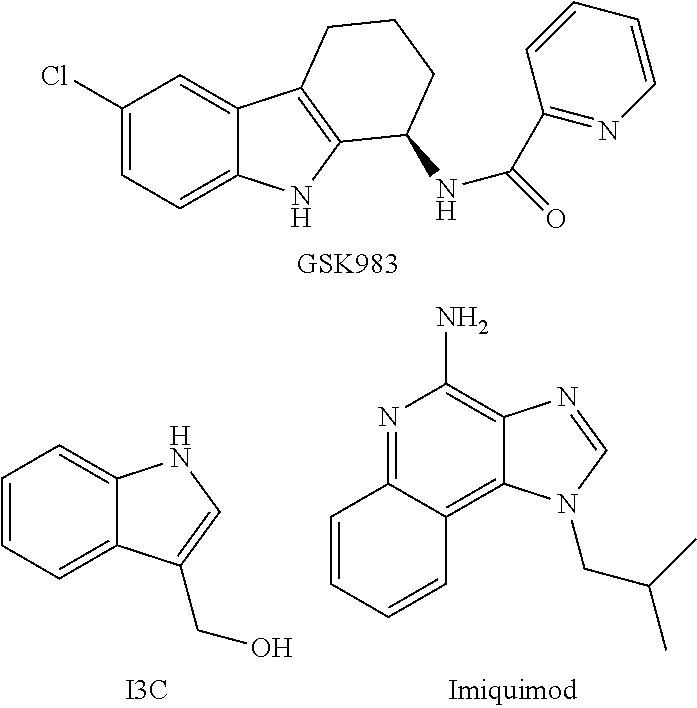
C1(Cl)=CC=C2C(=C1)C1=C(N2)C(NC(C2=NC=CC=C2)=O)CCC1.C1=CC=C2C(=C1)C(CO)=CN2.[I3C].N1=C2C(=C3C(=C1N)N=CN3CC(C)C)C=CC=C2
